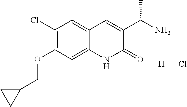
C12=CC(OCC3CC3)=C(Cl)C=C1C=C(C(N)C)C(=O)N2.[H]Cl
